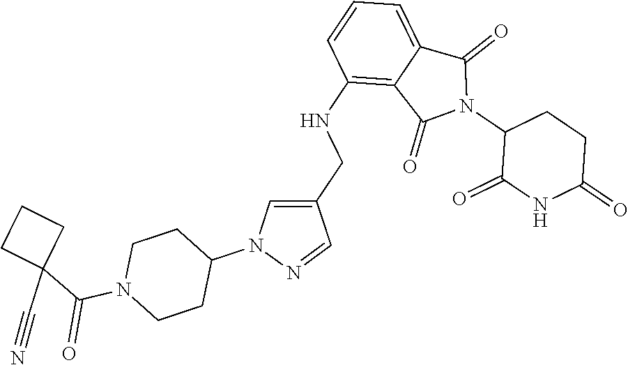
C1(NCC2=CN(C3CCN(C(C4(C#N)CCC4)=O)CC3)N=C2)=C2C(=CC=C1)C(=O)N(C1C(=O)NC(=O)CC1)C2=O
